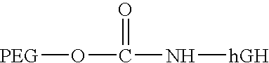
N(C(O[PEG])=O)[hGH]
